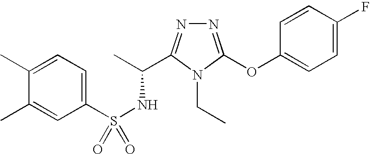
N1=C(OC2=CC=C(F)C=C2)N(CC)C(C(C)NS(=O)(C2=CC=C(C)C(C)=C2)=O)=N1
